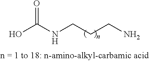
OC(NCCCN)=O
